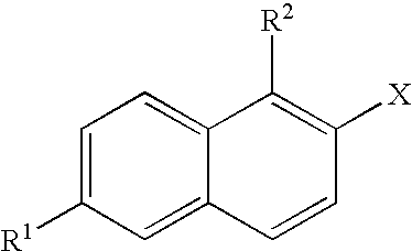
C1=C([R1])C=C2C(=C1)C([R2])=C([X])C=C2
